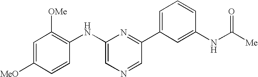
C1=C([MeO])C=CC(NC2=CN=CC(C3=CC=CC(NC([Me])=O)=C3)=N2)=C1[OMe]
